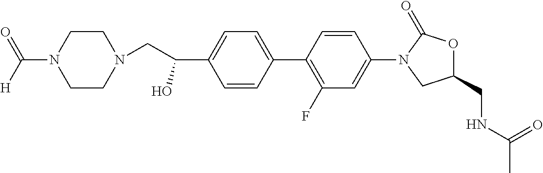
C1(C(CN2CCN(C([H])=O)CC2)O)=CC=C(C2=C(F)C=C(N3C(=O)OC(CNC(C)=O)C3)C=C2)C=C1
